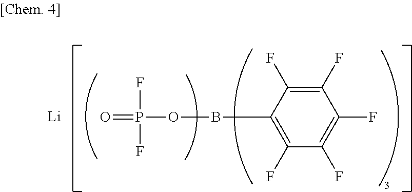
O=P(OBC1=C(F)C(F)=C(F)C(F)=C1F)(F)F.[Li]
